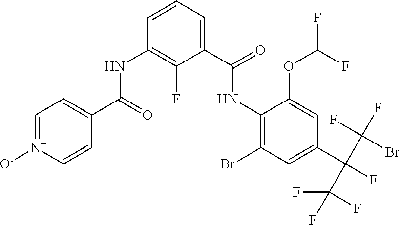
C1=[N+]([O-])C=CC(C(NC2=C(F)C(C(NC3=C(Br)C=C(C(F)(C(F)(Br)F)C(F)(F)F)C=C3OC(F)F)=O)=CC=C2)=O)=C1
